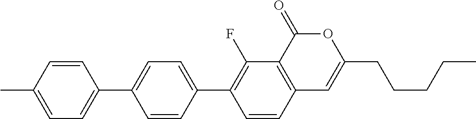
C12=C(C(=O)OC(CCCCC)=C1)C(F)=C(C1=CC=C(C3=CC=C(C)C=C3)C=C1)C=C2
